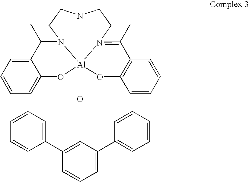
C12=CC=CC=C1O[Al]134(OC5=C(C6=CC=CC=C6)C=CC=C5C5=CC=CC=C5)N(=C2C)CCN1CCN3=C(C)C1=C(C=CC=C1)O4
